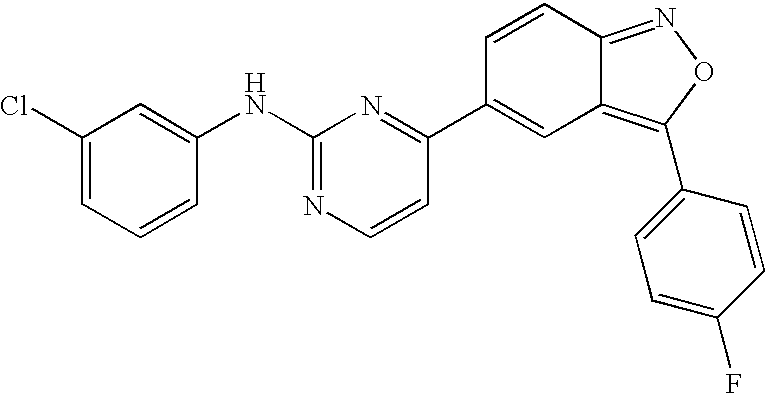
C1(Cl)=CC=CC(NC2=NC=CC(C3=CC4=C(C5=CC=C(F)C=C5)ON=C4C=C3)=N2)=C1
